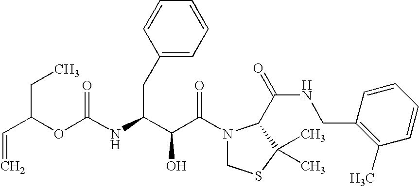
O(C(NC(C(C(N1CSC(C)(C)C1C(NCC1=C(C)C=CC=C1)=O)=O)O)CC1=CC=CC=C1)=O)C(CC)C=C
